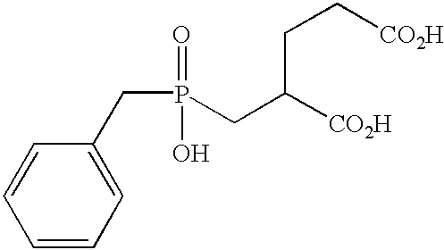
C(P(=O)(O)CC([CO2H])CC[CO2H])C1=CC=CC=C1
